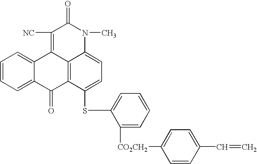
C1=C2C(=CC=C1)C1=C([NC])C(=O)N(C)C3=CC=C(SC4=CC=CC=C4[CO2CH2]C4=CC=C(C=C)C=C4)C(=C13)C2=O
